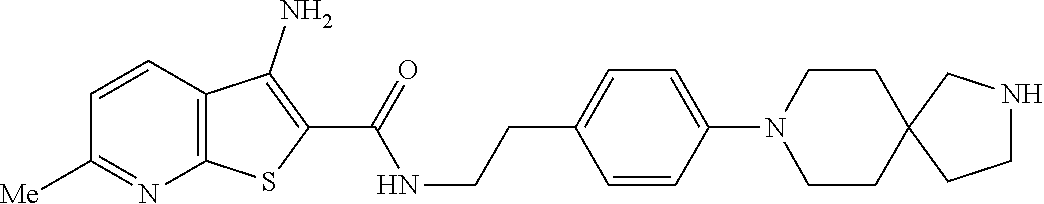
C1=CC2=C(N=C1[Me])SC(C(=O)NCCC1=CC=C(N3CCC4(CC3)CCNC4)C=C1)=C2N
